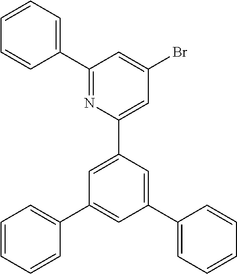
C1(C2=CC=CC=C2)=NC(C2=CC(C3=CC=CC=C3)=CC(C3=CC=CC=C3)=C2)=CC(Br)=C1
